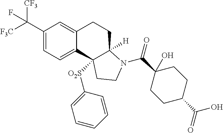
C1(C([F3C])([CF3])F)=CC=C2C(=C1)CCC1([H])C2([O2S]C2=CC=CC=C2)CCN1C(C1(O)CCC(C(=O)O)CC1)=O
